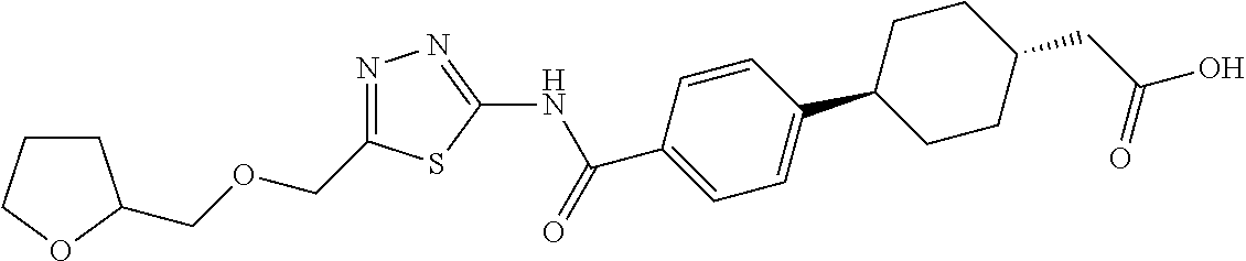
C(OCC1=NN=C(NC(C2=CC=C(C3CCC(CC(O)=O)CC3)C=C2)=O)S1)C1CCCO1
